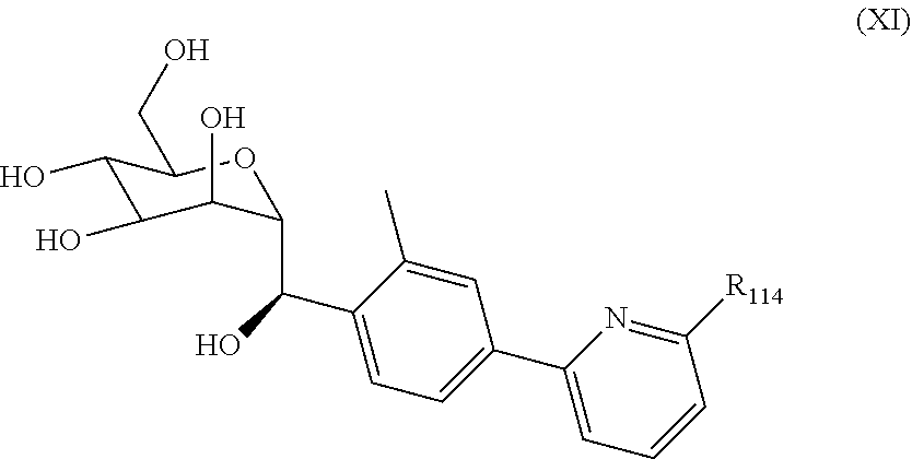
C1(O)C(O)C(O)C(C(C2=CC=C(C3=CC=CC([R114])=N3)C=C2C)O)OC1CO
